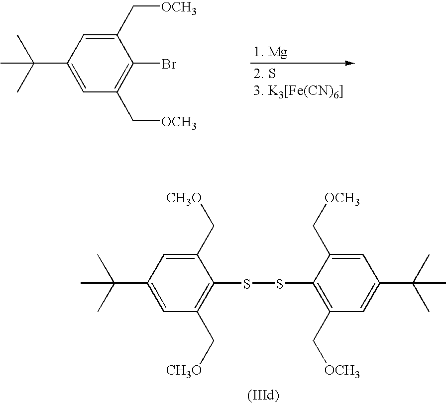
C1(C(C)(C)C)=CC(C[OCH3])=C(Br)C(C[OCH3])=C1.C1(C[OCH3])=C(SSC2=C(C[CH3O])C=C(C(C)(C)C)C=C2C[CH3O])C(C[OCH3])=CC(C(C)(C)C)=C1
